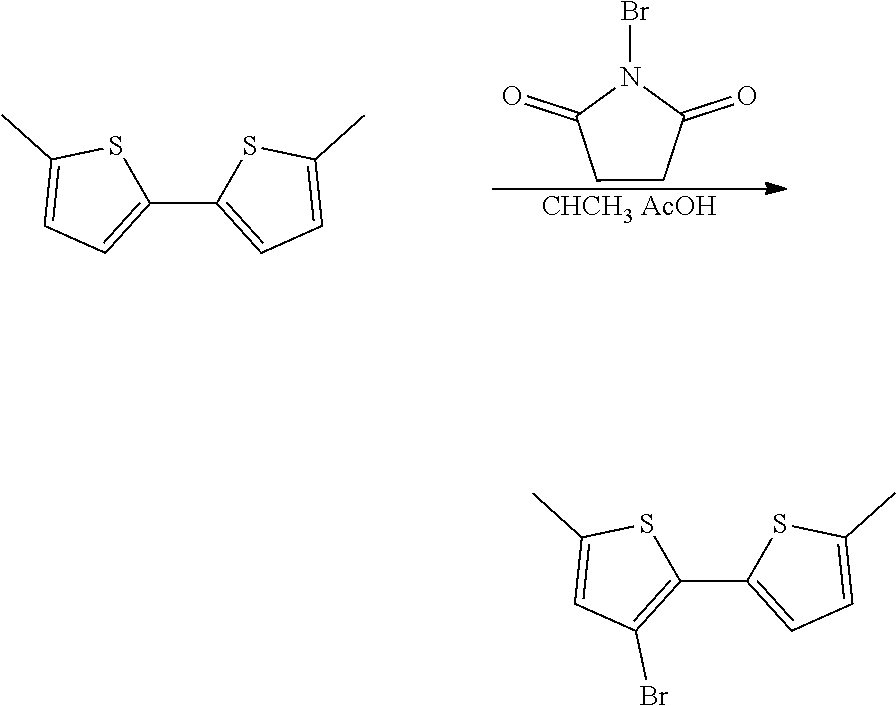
C1(C2=CC=C(C)S2)=C(Br)C=C(C)S1.C1(C2=CC=C(C)S2)=CC=C(C)S1.C1CC(=O)N(Br)C1=O.[CHCH3 AcOH]
